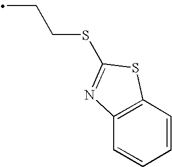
C1=CC2=C(C=C1)N=C(SCCC)S2
